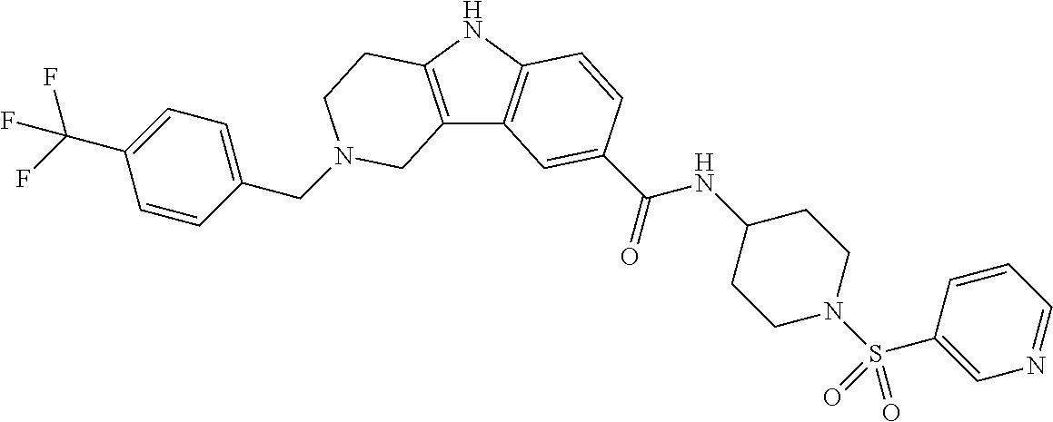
C1(CN2CCC3=C(C4=C(N3)C=CC(C(=O)NC3CCN(S(C5=CN=CC=C5)(=O)=O)CC3)=C4)C2)=CC=C(C(F)(F)F)C=C1
